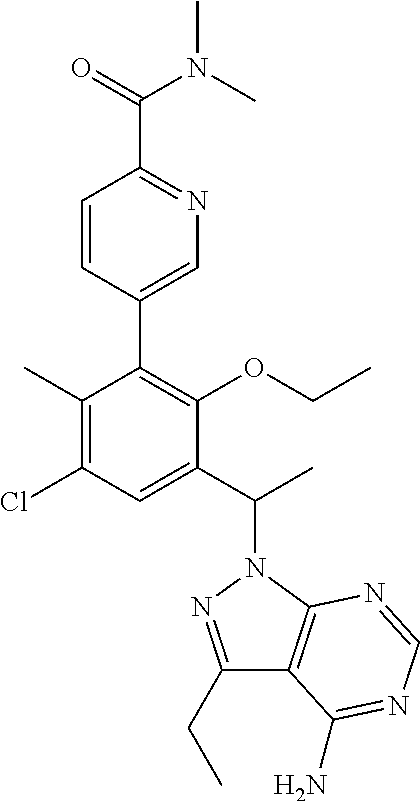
C1(CC)=NN(C(C2=CC(Cl)=C(C)C(C3=CN=C(C(=O)N(C)C)C=C3)=C2OCC)C)C2=C1C(N)=NC=N2
